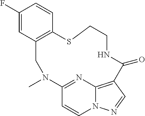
C1(F)=CC2=C(C=C1)SCCNC(=O)C1=C3N(C=CC(=N3)N(C)C2)N=C1
